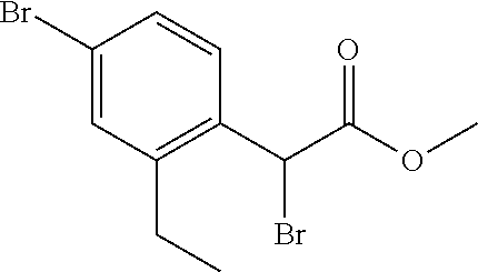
C1(Br)=CC(CC)=C(C(C(OC)=O)Br)C=C1
